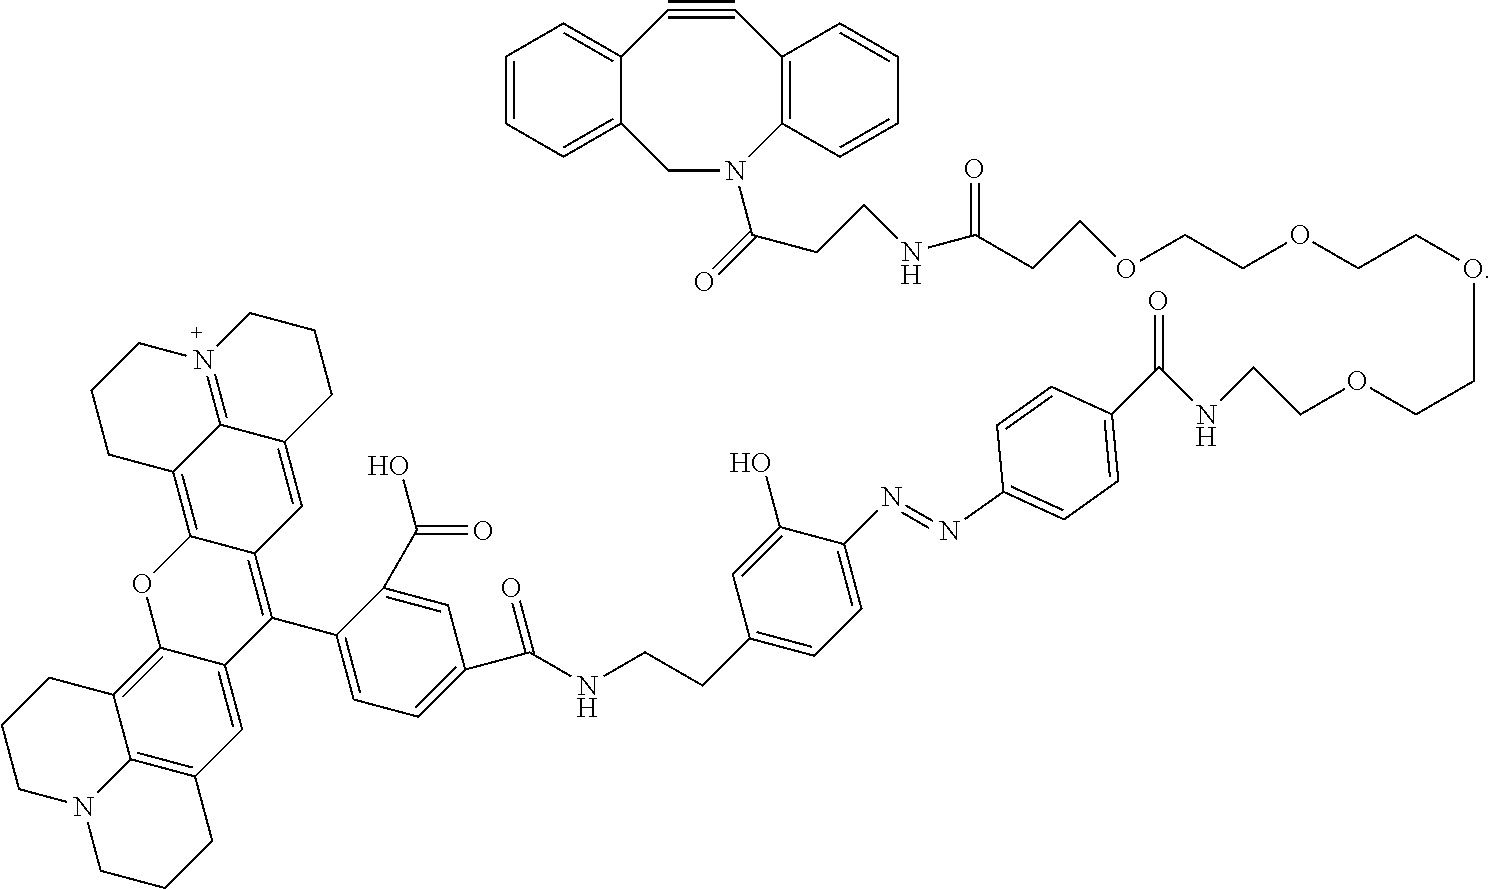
C1N(C(=O)CCNC(CCOCCOCCOCCOCCNC(=O)C2=CC=C(N=NC3=CC=C(CCNC(=O)C4=CC=C(C5=C6C(=C7C8=N(CCCC8=C6)CCC7)OC6=C7C8=C(C=C56)CCCN8CCC7)C(C(=O)O)=C4)C=C3O)C=C2)=O)C2=C(C#CC3=CC=CC=C13)C=CC=C2
